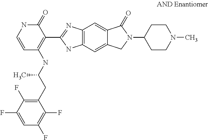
C1(CC(NC2=C(C3=NC4=C(N3)C=C3C(=C4)C(=O)N(C4CCN(C)CC4)C3)C(=O)NC=C2)C)=C(F)C(F)=CC(F)=C1F
